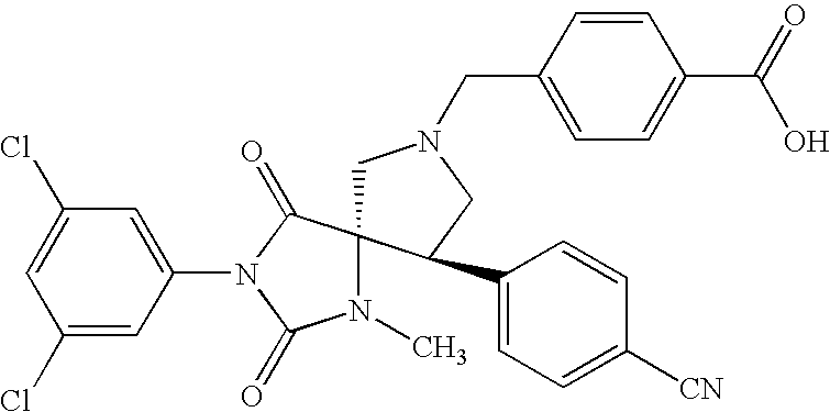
C1=C(Cl)C=C(N2C(=O)C3(N(C)C2=O)CN(CC2=CC=C(C(=O)O)C=C2)CC3C2=CC=C([CN])C=C2)C=C1Cl
